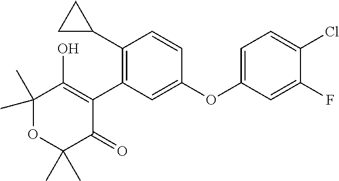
C1(C2CC2)=C(C2=C(O)C(C)(C)OC(C)(C)C2=O)C=C(OC2=CC=C(Cl)C(F)=C2)C=C1
